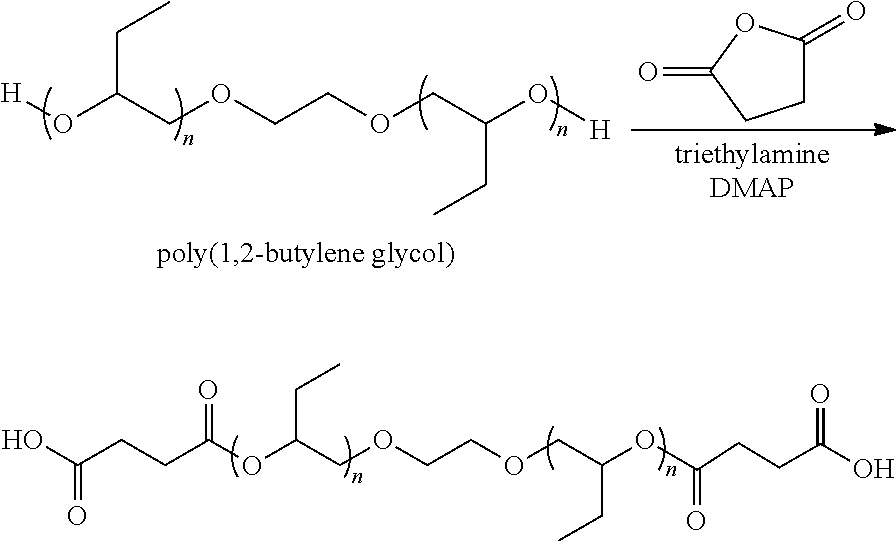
C(C(O[H])COCCOCC(O[H])CC)C.C1C(=O)OC(=O)C1.C(C(OC(CCC(O)=O)=O)COCCOCC(OC(=O)CCC(O)=O)CC)C
